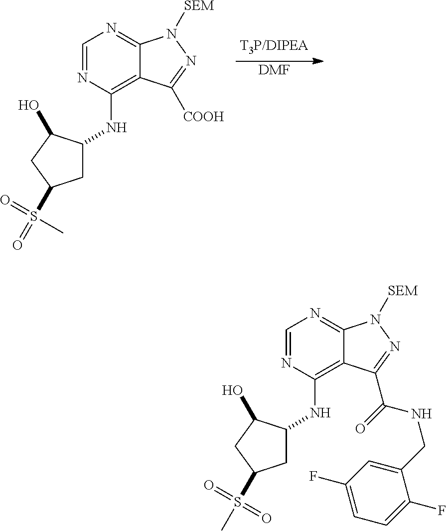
C1=NC(NC2CC(S(=O)(=O)C)CC2O)=C2C(=N1)N([SEM])N=C2[COOH].[DMF].C1=NC(NC2CC(S(C)(=O)=O)CC2O)=C2C(=N1)N([SEM])N=C2C(=O)NCC1=CC(F)=CC=C1F
